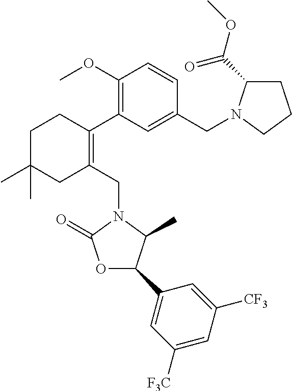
C1(OC)=C(C2=C(CN3C(=O)OC(C4=CC([F3C])=CC([CF3])=C4)C3C)CC(C)(C)CC2)C=C(CN2C(C(OC)=O)CCC2)C=C1
